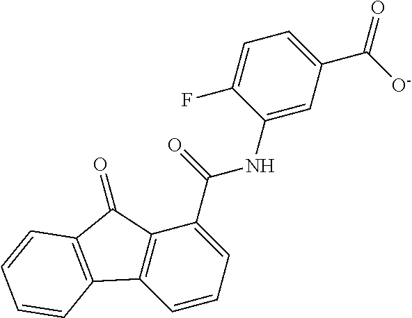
C1=CC=C(C(=O)NC2=CC(C([O-])=O)=CC=C2F)C2=C1C1=C(C2=O)C=CC=C1
